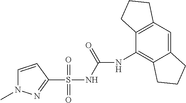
C1=CC(S(NC(=O)NC2=C3C(=CC4=C2CCC4)CCC3)(=O)=O)=NN1C
